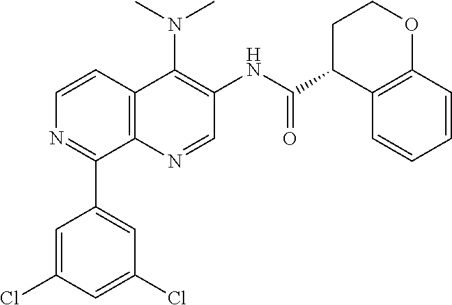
C12=C(C=CN=C1C1=CC(Cl)=CC(Cl)=C1)C(N(C)C)=C(NC(C1C3=C(OCC1)C=CC=C3)=O)C=N2
